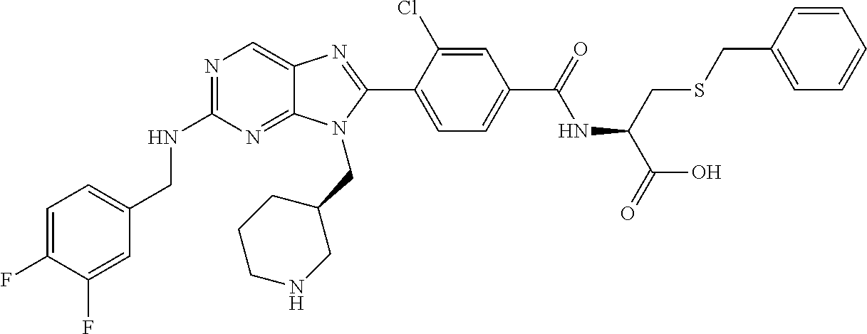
C1=C(F)C(F)=CC(CNC2=NC=C3C(=N2)N(CC2CCCNC2)C(C2=CC=C(C(=O)NC(C(O)=O)CSCC4=CC=CC=C4)C=C2Cl)=N3)=C1
